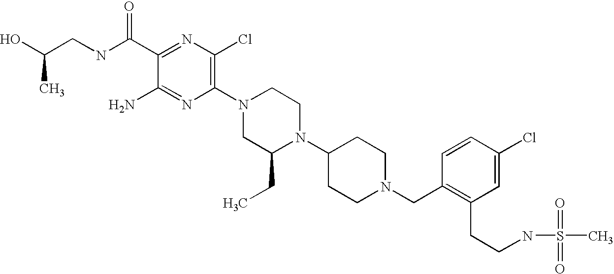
C1(C(NCC(O)C)=O)=NC(Cl)=C(N2CC(CC)N(C3CCN(CC4=C(CCNS(C)(=O)=O)C=C(Cl)C=C4)CC3)CC2)N=C1N
